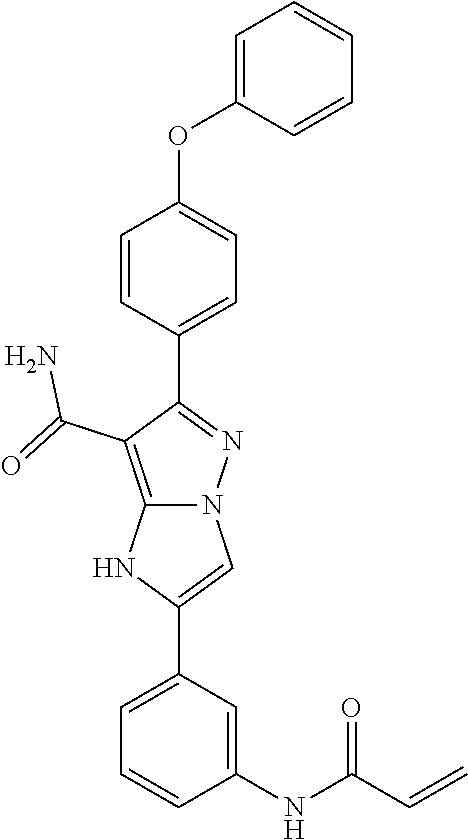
O(C1=CC=C(C2=NN3C(=C2C(=O)N)NC(C2=CC=CC(NC(C=C)=O)=C2)=C3)C=C1)C1=CC=CC=C1
